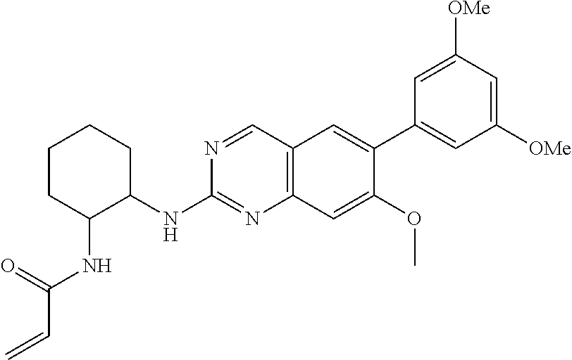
N(C1=NC2=C(C=N1)C=C(C1=CC([OMe])=CC([OMe])=C1)C(OC)=C2)C1CCCCC1NC(C=C)=O
